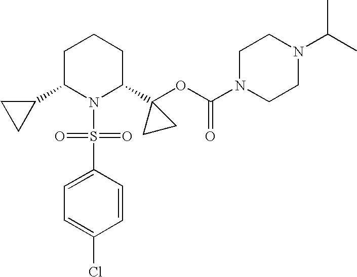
C1C(C2CC2)N(S(=O)(=O)C2=CC=C(Cl)C=C2)C(C2(OC(N3CCN(C(C)C)CC3)=O)CC2)CC1
